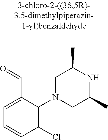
C1=C(C=O)C(N2CC(C)NC(C)C2)=C(Cl)C=C1
